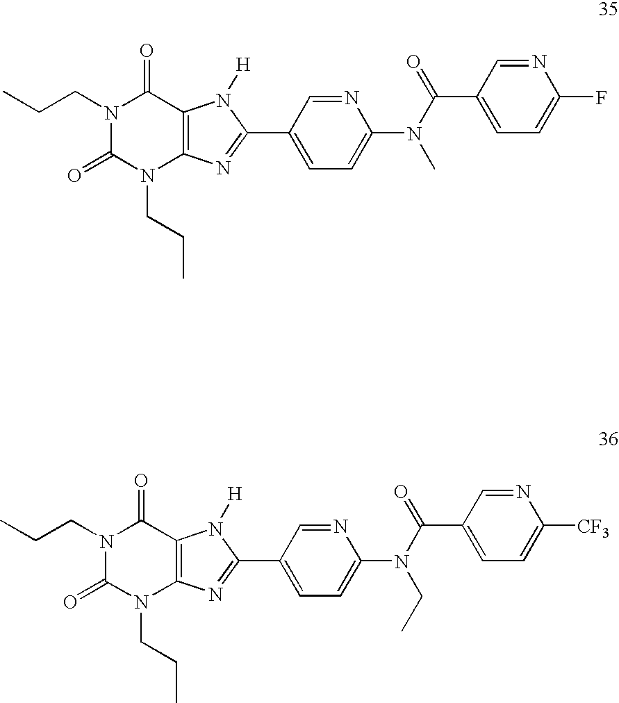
CCCN1C(=O)N(CCC)C2=C(C1=O)N([H])C(C1=CC=C(N(C(=O)C3=CC=C(F)N=C3)C)N=C1)=N2.CCCN1C(=O)N(CCC)C2=C(C1=O)N([H])C(C1=CC=C(N(C(=O)C3=CC=C([CF3])N=C3)CC)N=C1)=N2
